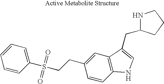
C1=CC(S(CCC2=CC3=C(C=C2)NC=C3CC2NCCC2)(=O)=O)=CC=C1
